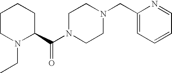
C1CN(CC)C(C(N2CCN(CC3=CC=CC=N3)CC2)=O)CC1
